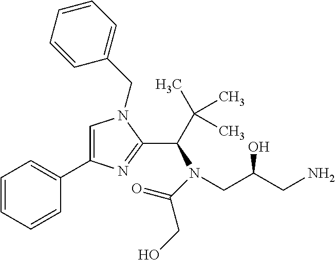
C1=C(C2=CC=CC=C2)N=C(C(C(C)(C)C)N(CC(CN)O)C(=O)CO)N1CC1=CC=CC=C1
